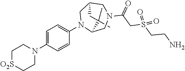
C1(C)(C)C2N(C3=CC=C(N4CC[O2S]CC4)C=C3)CC(CN(C(CS(CCN)(=O)=O)=O)C2)C1
